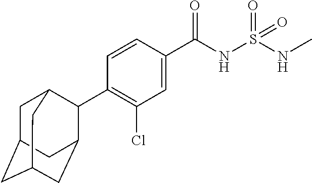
C1=CC(C(NS(NC)(=O)=O)=O)=CC(Cl)=C1C1C2CC3CC(CC1C3)C2
